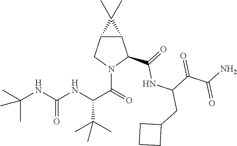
C12C(CN(C(C(NC(NC(C)(C)C)=O)C(C)(C)C)=O)C1C(=O)NC(C(=O)C(=O)N)CC1CCC1)C2(C)C
